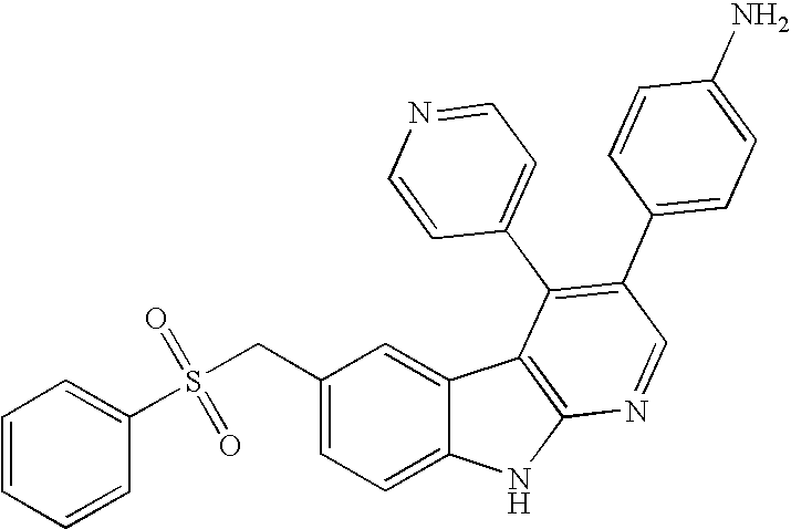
S(CC1=CC=C2C(=C1)C1=C(N2)N=CC(C2=CC=C(N)C=C2)=C1C1=CC=NC=C1)(=O)(=O)C1=CC=CC=C1
